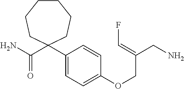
C1(C2(C(N)=O)CCCCCC2)=CC=C(OCC(CN)=CF)C=C1
